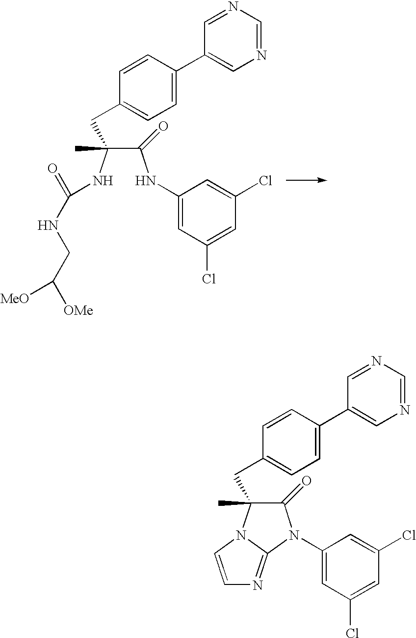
C1=CC(C2=CN=CN=C2)=CC=C1CC(C(NC1=CC(Cl)=CC(Cl)=C1)=O)(NC(=O)NCC([OMe])[MeO])C.C1=CC(C2=CN=CN=C2)=CC=C1CC1(C)C(=O)N(C2=CC(Cl)=CC(Cl)=C2)C2=NC=CN12
